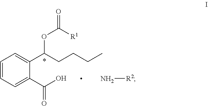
C1=CC=C(C(O)=O)C(C(CCCC)OC(=O)[R1])=C1.N[R2]
